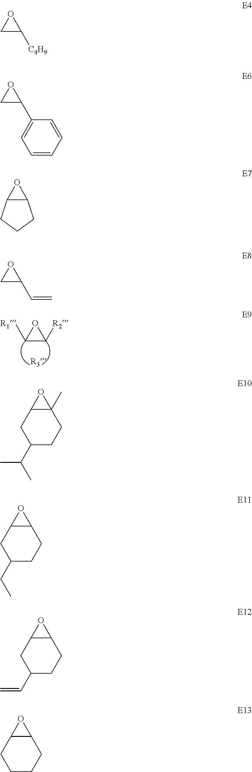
O1C([R1])C1[R2].[R3].O1CC1[C4H9].O1CC1C1=CC=CC=C1.O1C2C1CCC2.O1CC1C=C.C12CC(C(C)C)CCC1(C)O2.C12CC(CC)CCC1O2.C12CC(C=C)CCC1O2.C12CCCCC1O2
